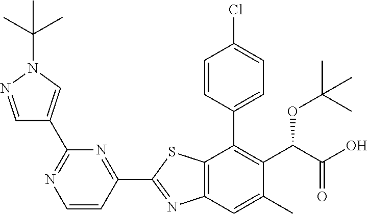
C1(C2=NC3=C(S2)C(C2=CC=C(Cl)C=C2)=C(C(OC(C)(C)C)C(=O)O)C(C)=C3)=NC(C2=CN(C(C)(C)C)N=C2)=NC=C1
